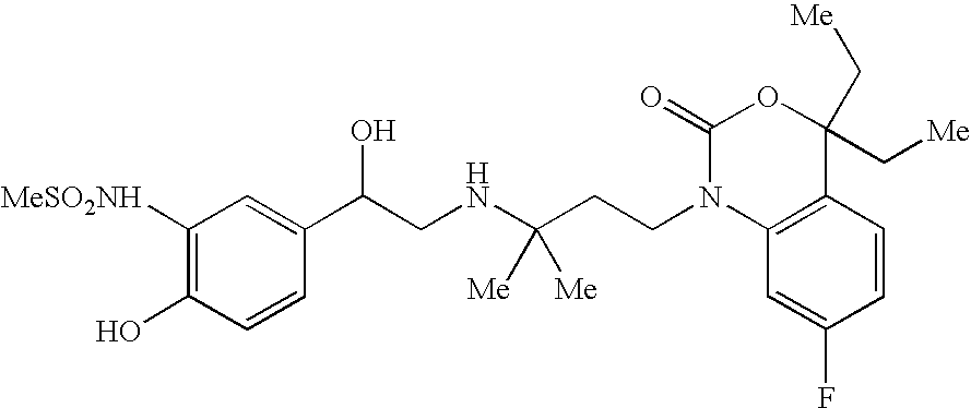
C1([MeSO2NH])=C(O)C=CC(C(CNC(CCN2C3=C(C=CC(F)=C3)C(C[Me])(C[Me])OC2=O)([Me])[Me])O)=C1
